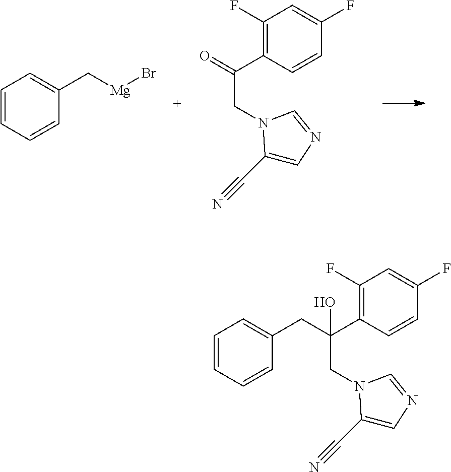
C1=CC=CC(C[Mg]Br)=C1.C1(C(=O)CN2C(C#N)=CN=C2)=C(F)C=C(F)C=C1.C1(C#N)=CN=CN1CC(CC1=CC=CC=C1)(O)C1=C(F)C=C(F)C=C1
